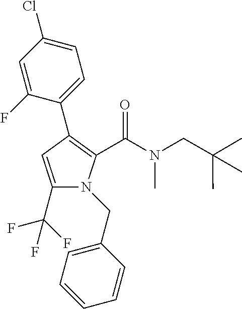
C1(C(F)(F)F)=CC(C2=CC=C(Cl)C=C2F)=C(C(N(C)CC(C)(C)C)=O)N1CC1=CC=CC=C1
